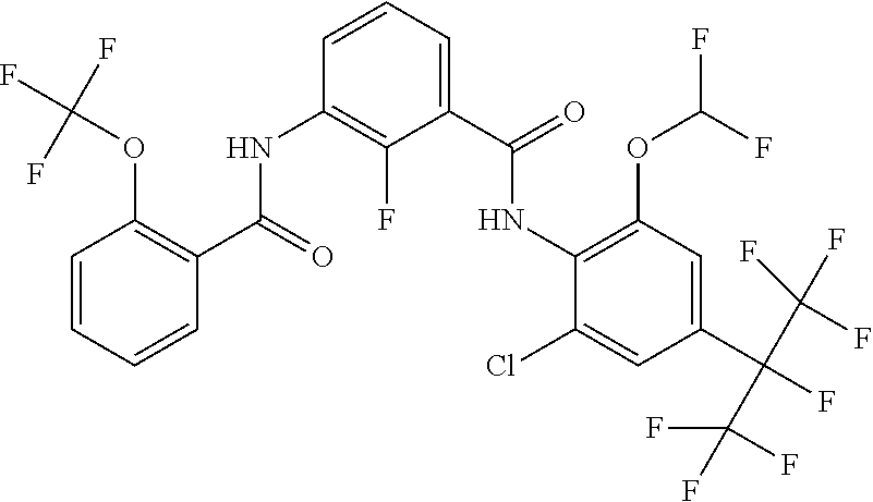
N(C1=C(OC(F)F)C=C(C(F)(C(F)(F)F)C(F)(F)F)C=C1Cl)C(C1=CC=CC(NC(C2=C(OC(F)(F)F)C=CC=C2)=O)=C1F)=O
